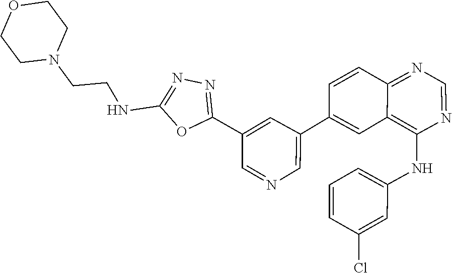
O1CCN(CCNC2=NN=C(C3=CC(C4=CC5=C(NC6=CC=CC(Cl)=C6)N=CN=C5C=C4)=CN=C3)O2)CC1
